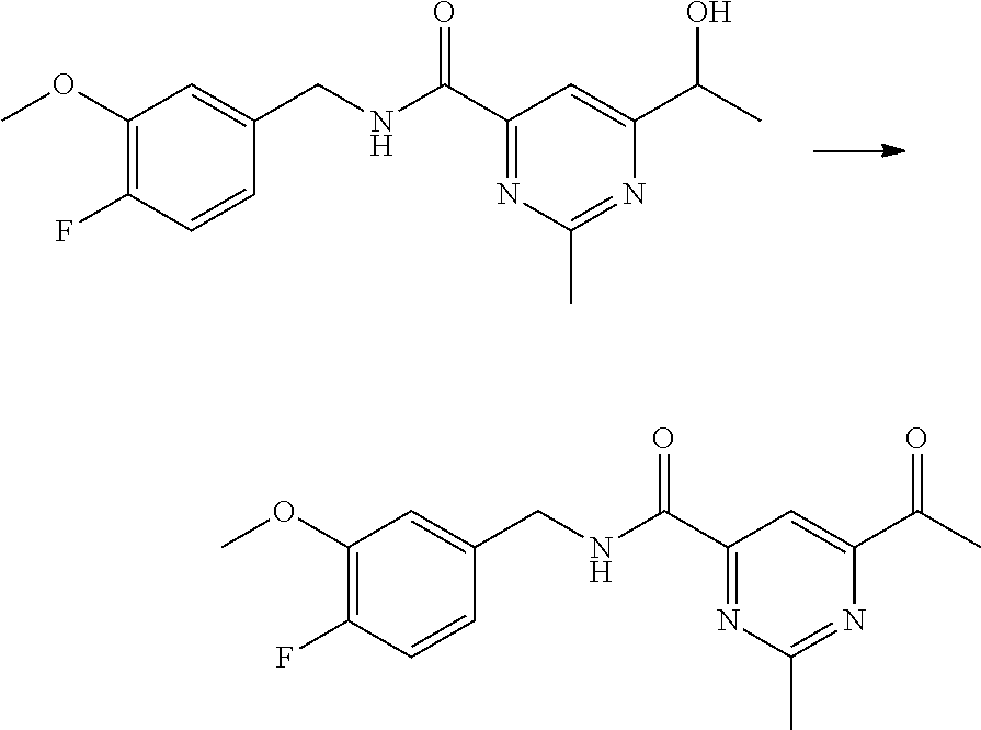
C1(OC)=C(F)C=CC(CNC(C2=NC(C)=NC(C(C)O)=C2)=O)=C1.C1(OC)=C(F)C=CC(CNC(C2=NC(C)=NC(C(C)=O)=C2)=O)=C1
